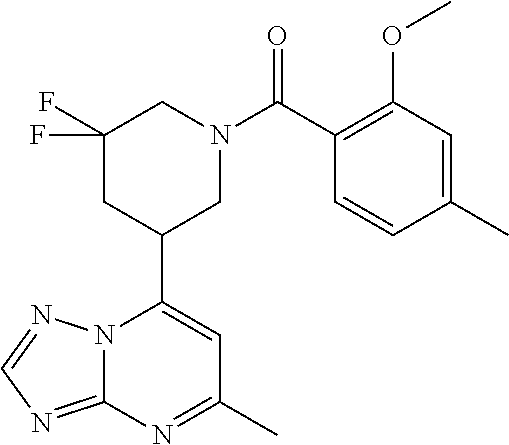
N12C(=NC=N1)N=C(C)C=C2C1CN(C(=O)C2=C(OC)C=C(C)C=C2)CC(F)(F)C1
